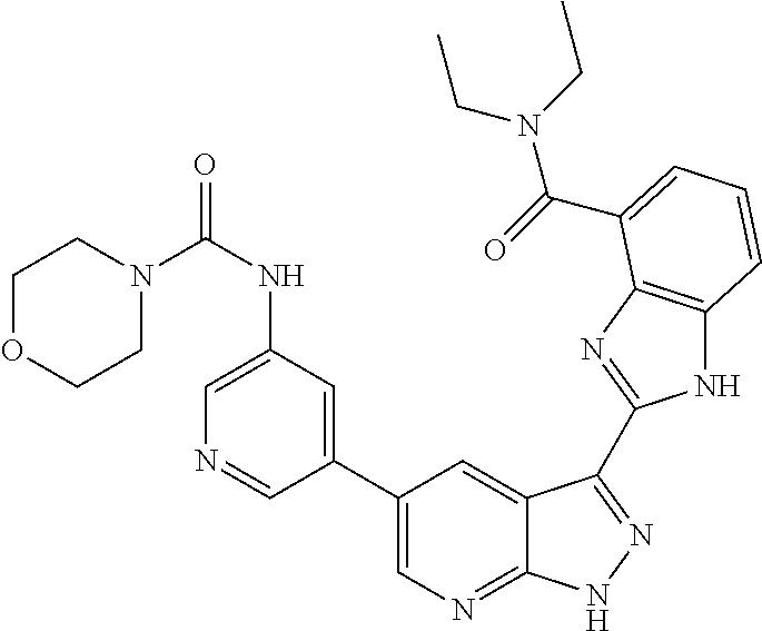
C1(C2=CN=C3C(=C2)C(C2=NC4=C(N2)C=CC=C4C(=O)N(CC)CC)=NN3)=CC(NC(=O)N2CCOCC2)=CN=C1
